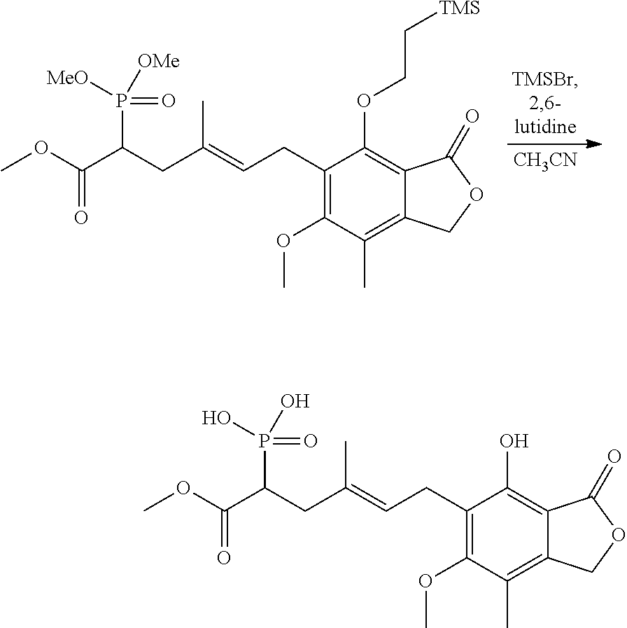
[CH3CN].C1(CC=C(CC(C(OC)=O)P([MeO])([OMe])=O)C)=C(OC)C(C)=C2C(=C1OCC[TMS])C(=O)OC2.C1(CC=C(CC(C(OC)=O)P(O)(O)=O)C)=C(OC)C(C)=C2C(=C1O)C(=O)OC2
